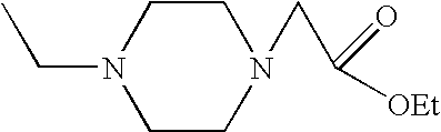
C1CN(CC)CCN1CC([OEt])=O
